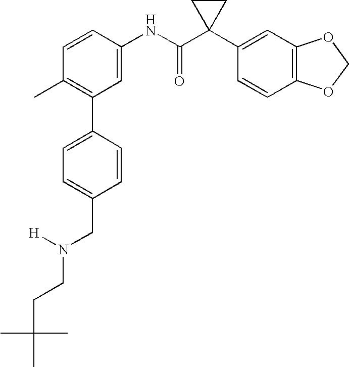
C1=CC(NC(C2(C3=CC4=C(C=C3)OCO4)CC2)=O)=CC(C2=CC=C(CN(CCC(C)(C)C)[H])C=C2)=C1C
